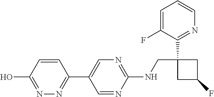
C1=NC(NCC2(C3=NC=CC=C3F)CC(F)C2)=NC=C1C1=NN=C(O)C=C1
